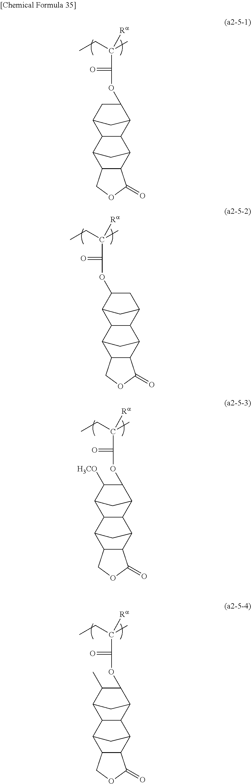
CCC(C)([Ra])C(=O)OC1CC2C3C(C1C2)C1C2C(C3C1)COC2=O.CCC(C)([Ra])C(=O)OC1C([H3CO])C2C3C(C1C2)C1C2C(C3C1)COC2=O.CCC(C)([Ra])C(=O)OC1C(C)C2C3C(C1C2)C1C2C(C3C1)COC2=O.CCC(C)([Ra])C(=O)OC1CC2C3C(C1C2)C1C2C(C3C1)C(=O)OC2
